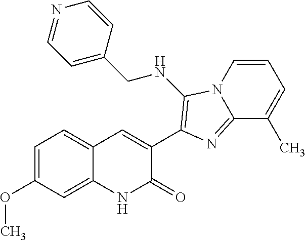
C1(C2=C(NCC3=CC=NC=C3)N3C(=N2)C(C)=CC=C3)=CC2=CC=C(OC)C=C2NC1=O
